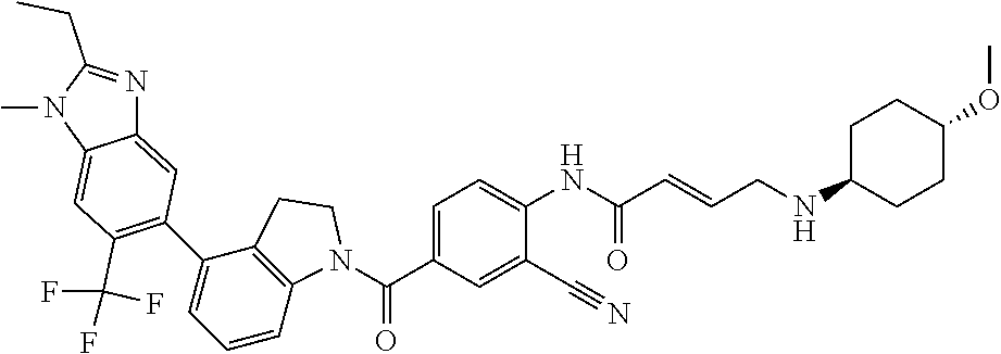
C1=C(C(=O)N2C3=C(C(C4=C(C(F)(F)F)C=C5C(=C4)N=C(CC)N5C)=CC=C3)CC2)C=C(C#N)C(NC(C=CCNC2CCC(OC)CC2)=O)=C1
